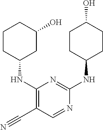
C1CC(NC2=C(C#N)C=NC(NC3CCC(O)CC3)=N2)CC(O)C1
